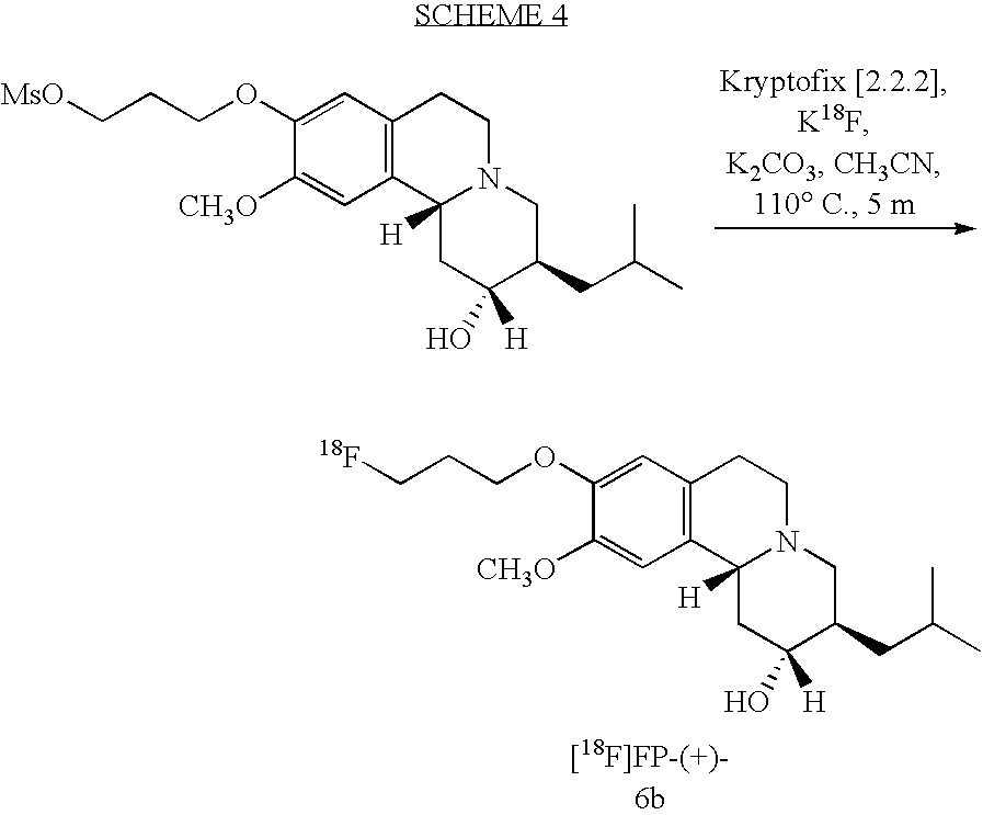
C1(OCCC[MsO])=CC2=C(C=C1[CH3O])C1([H])N(CC2)CC(CC(C)C)C([H])(O)C1.C1(OCCC[18F])=CC2=C(C=C1[CH3O])C1([H])N(CC2)CC(CC(C)C)C([H])(O)C1
